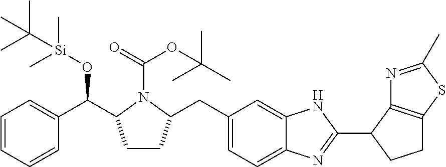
C1=CC=CC(C(C2CCC(CC3=CC=C4C(=C3)NC(C3CCC5=C3N=C(C)S5)=N4)N2C(=O)OC(C)(C)C)O[Si](C)(C)C(C)(C)C)=C1
